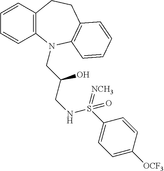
C1=CC=CC2=C1CCC1=C(N2CC(CNS(C2=CC=C([OCF3])C=C2)(=[NCH3])=O)O)C=CC=C1
